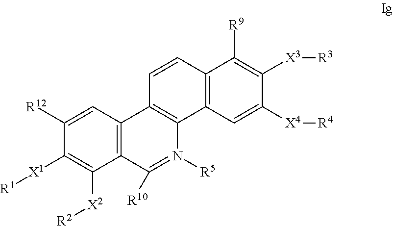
C1=CC2=C(C3=C1C1=C(C([R10])=N3[R5])C([X2][R2])=C([X1][R1])C([R12])=C1)C=C([X4][R4])C([X3][R3])=C2[R9]
